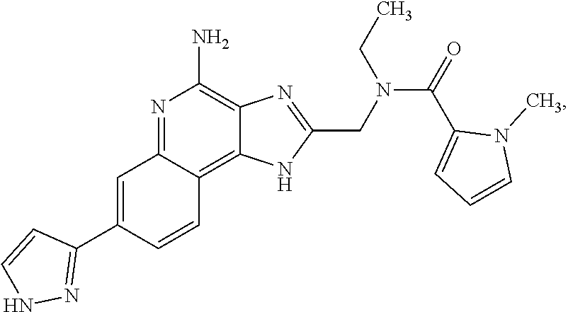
N1=C2C(=C3C(=C1N)N=C(CN(C(=O)C1=CC=CN1C)CC)N3)C=CC(C1=NNC=C1)=C2
